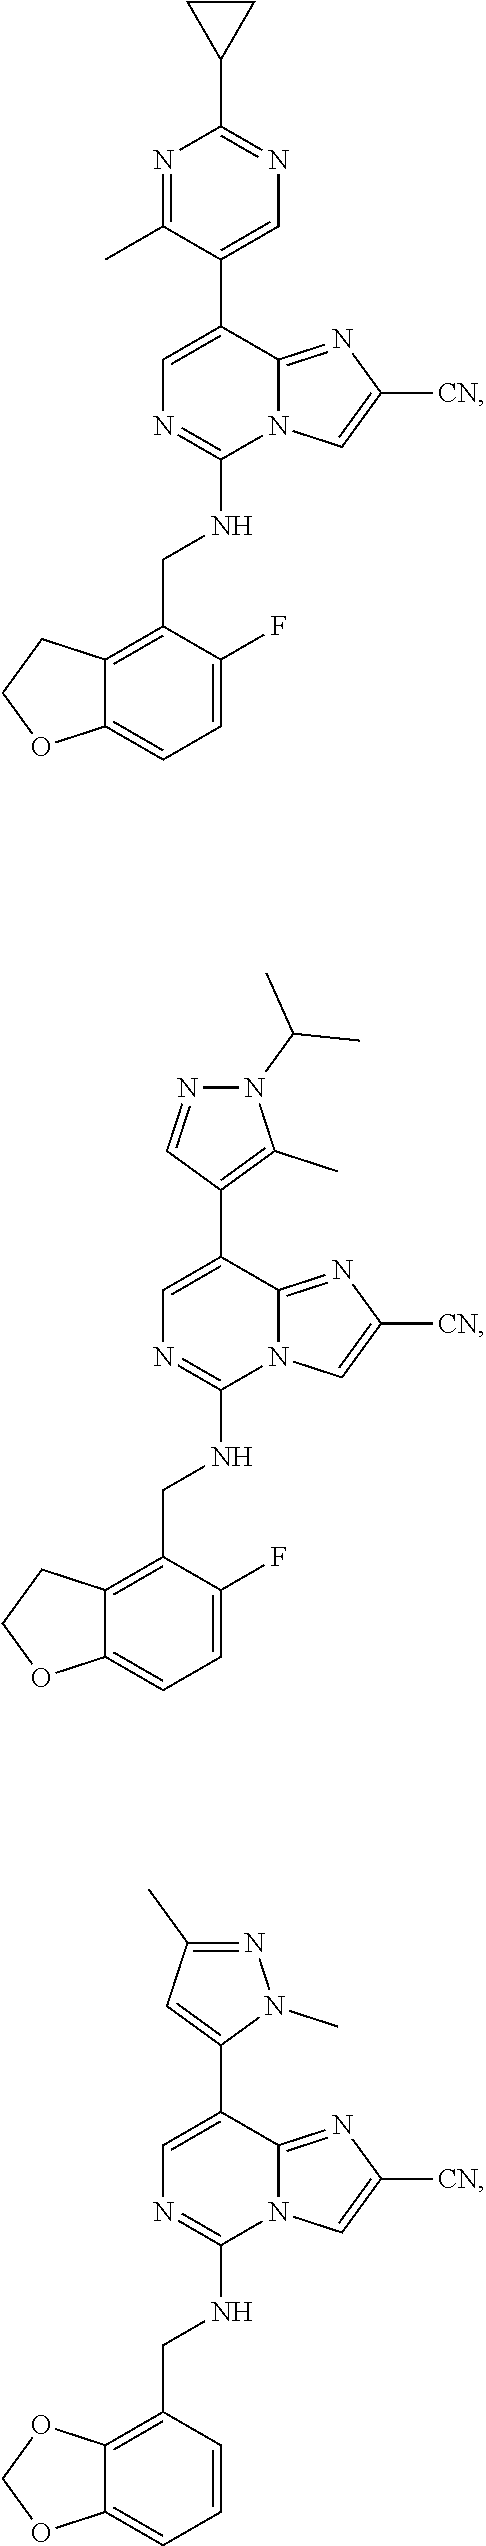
C1=C(C2=CN=C(C3CC3)N=C2C)C2=NC([CN])=CN2C(NCC2=C3C(=CC=C2F)OCC3)=N1.C1=C(C2=C(C)N(C(C)C)N=C2)C2=NC([CN])=CN2C(NCC2=C3C(=CC=C2F)OCC3)=N1.C1=C(C2=CC(C)=NN2C)C2=NC([CN])=CN2C(NCC2=C3C(=CC=C2)OCO3)=N1
